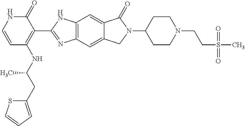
C1=CC(NC(CC2=CC=CS2)C)=C(C2=NC3=C(N2)C=C2C(=C3)CN(C3CCN(CCS(C)(=O)=O)CC3)C2=O)C(=O)N1
